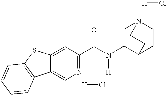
N1=C(C(N(C2C3CCN(C2)CC3)[H])=O)C=C2C(=C1)C1=C(S2)C=CC=C1.[H]Cl.[H]Cl
